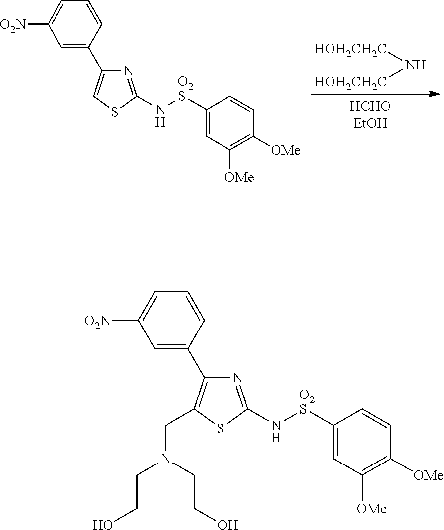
C1=C(C2=CSC(N[O2S]C3=CC([OMe])=C([OMe])C=C3)=N2)C=CC=C1[O2N].N([HOH2CH2C])[HOH2CH2C].C1=C(C2=C(CN(CCO)CCO)SC(N[O2S]C3=CC([OMe])=C([OMe])C=C3)=N2)C=CC=C1[O2N]
